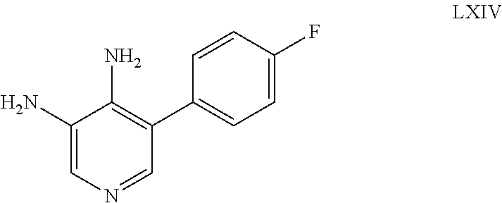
C1(N)=CN=CC(C2=CC=C(F)C=C2)=C1N
